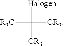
[Halogen]C([CR3])([CR3])[R3C]
